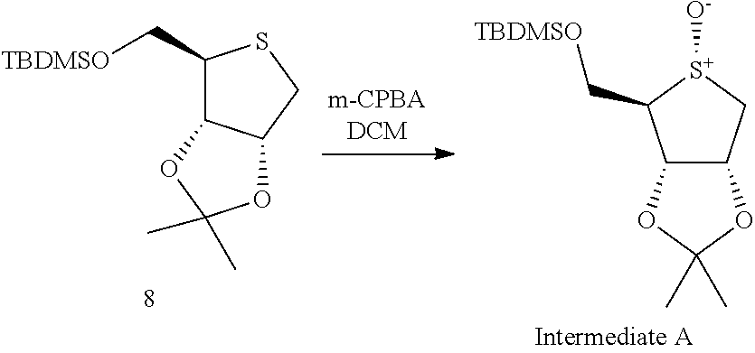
C1(C[TBDMSO])C2C(CS1)OC(C)(C)O2.C12C(C[S+]([O-])C1C[TBDMSO])OC(C)(C)O2
